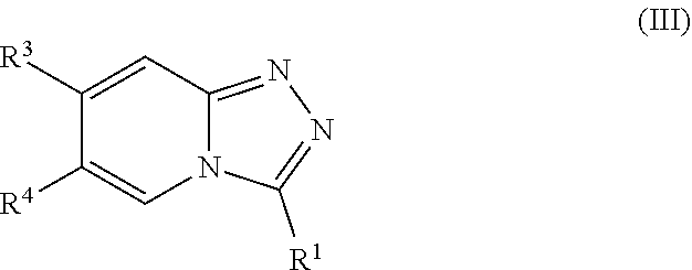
C1([R4])=CN2C(=NN=C2[R1])C=C1[R3]
